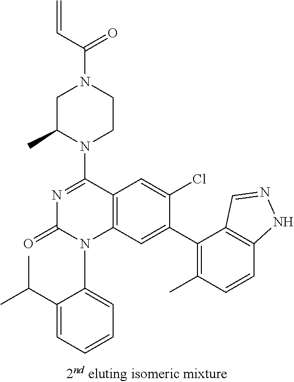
C=CC(N1CCN(C2=NC(=O)N(C3=CC=CC=C3C(C)C)C3=C2C=C(Cl)C(C2=C(C)C=CC4=C2C=NN4)=C3)C(C)C1)=O
